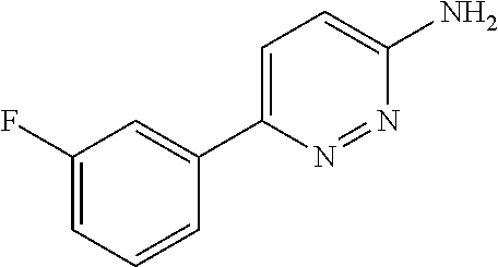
C1(C2=CC(F)=CC=C2)=CC=C(N)N=N1
